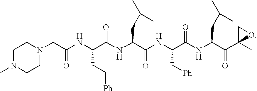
C(C(NC(C(NC(C(NC(C(NC(C(C1(C)OC1)=O)CC(C)C)=O)C[Ph])=O)CC(C)C)=O)CC[Ph])=O)N1CCN(C)CC1
